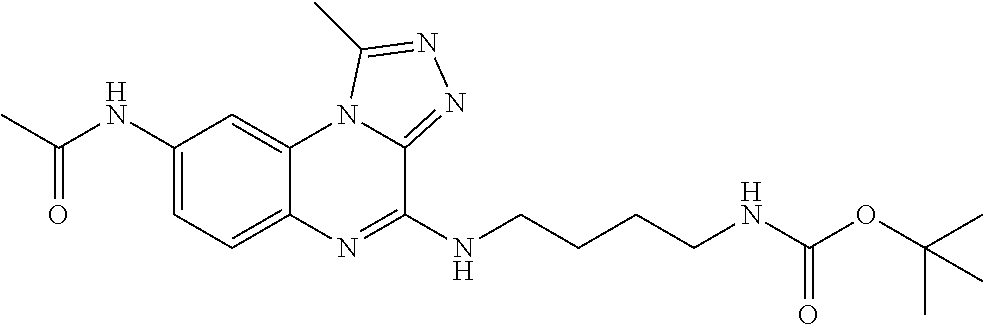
C1(NC(C)=O)=CC=C2C(=C1)N1C(=NN=C1C)C(NCCCCNC(OC(C)(C)C)=O)=N2
